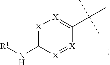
C1(N[R1])=[X][X]=C(C(C)(C)C)[X]=[X]1
